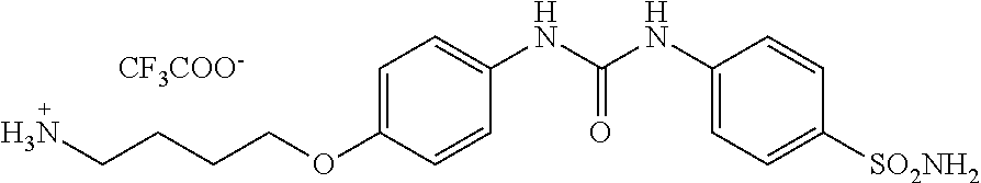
[CF3COO-].NCCCCOC1=CC=C(NC(NC2=CC=C([SO2NH2])C=C2)=O)C=C1
